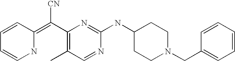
C1=CC(=C(C2=C(C)C=NC(NC3CCN(CC4=CC=CC=C4)CC3)=N2)[CN])NC=C1
